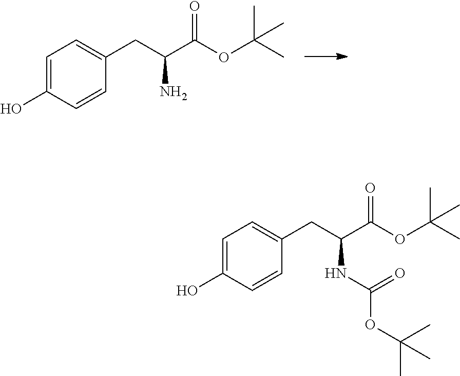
C1=C(O)C=CC(CC(C(OC(C)(C)C)=O)N)=C1.C1=C(O)C=CC(CC(C(OC(C)(C)C)=O)NC(OC(C)(C)C)=O)=C1
